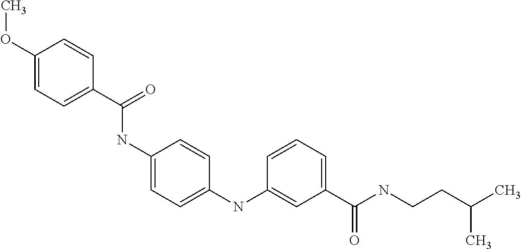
N(C1=CC=C(NC2=CC(C(NCCC(C)C)=O)=CC=C2)C=C1)C(C1=CC=C(OC)C=C1)=O
